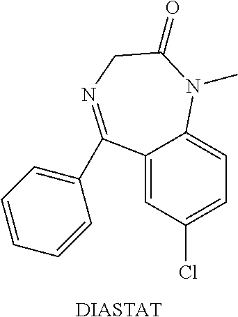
C12=CC(Cl)=CC=C1N(C)C(=O)CN=C2C1=CC=CC=C1.[DIASTAT]
